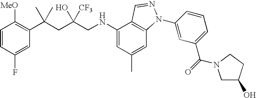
C1=CC(F)=CC(C(CC(CNC2=CC(C)=CC3=C2C=NN3C2=CC(C(=O)N3CC(O)CC3)=CC=C2)([CF3])O)(C)C)=C1[MeO]
